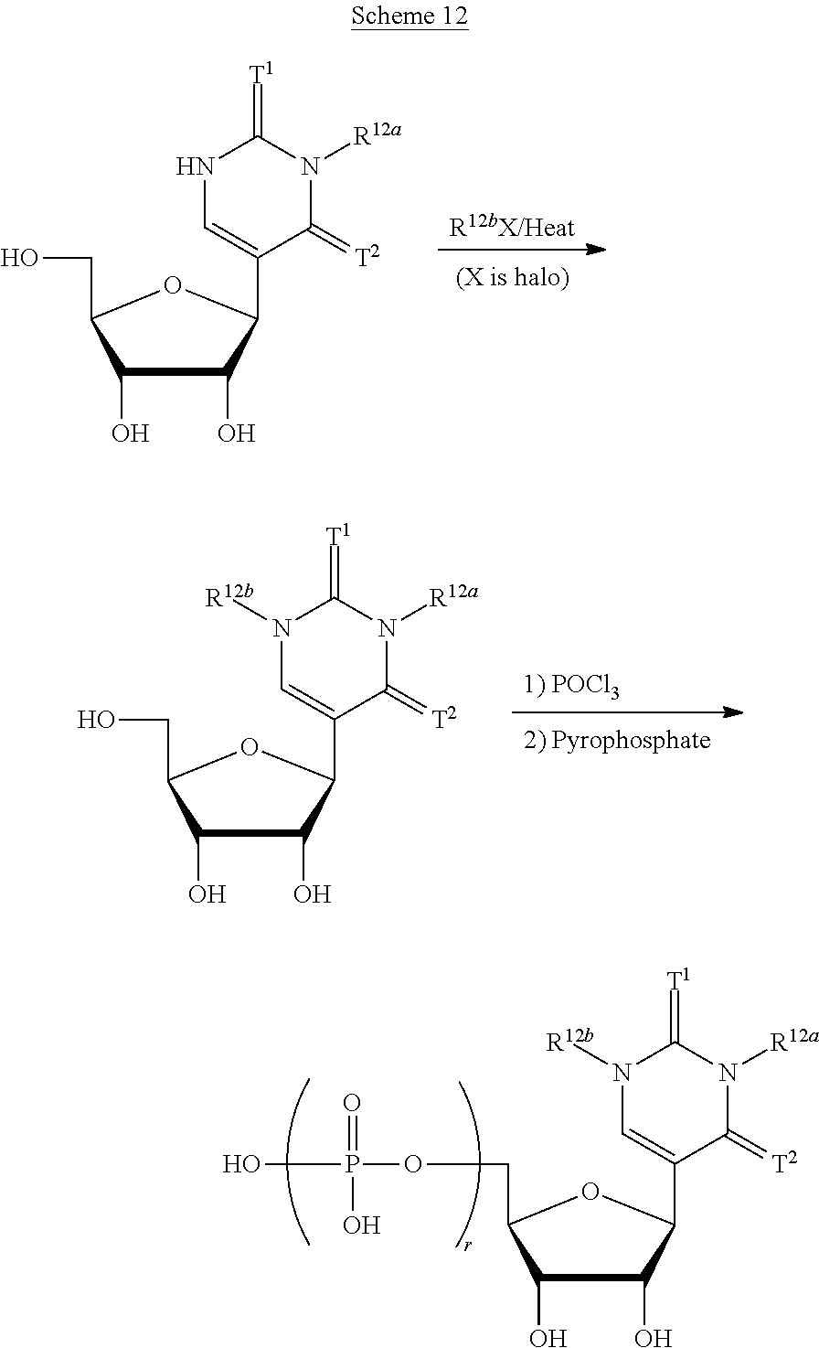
C1(O)C(O)C(C2=CNC(=[T1])N([R12a])C2=[T2])OC1CO.[R12bX/Heat].C1(O)C(O)C(C2=CN([R12b])C(=[T1])N([R12a])C2=[T2])OC1CO.[1) POCl3].C1(O)C(O)C(C2=CN([R12b])C(=[T1])N([R12a])C2=[T2])OC1COP(O)(=O)O
